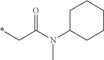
*CC(N(C1CCCCC1)C)=O
